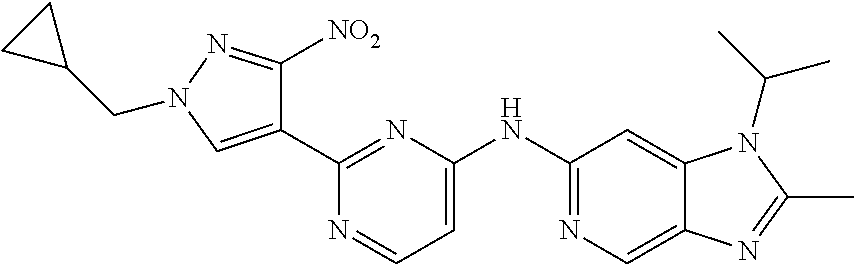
C1(C2=NC(NC3=NC=C4C(=C3)N(C(C)C)C(C)=N4)=CC=N2)=CN(CC2CC2)N=C1[NO2]
